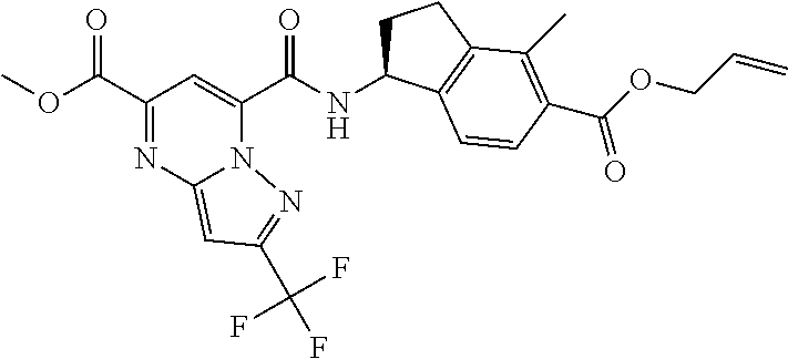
N(C(C1=CC(C(OC)=O)=NC2=CC(C(F)(F)F)=NN12)=O)C1CCC2=C1C=CC(C(OCC=C)=O)=C2C
